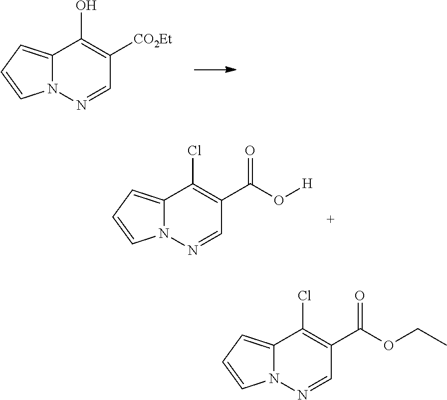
N12C(=CC=C1)C(O)=C([CO2Et])C=N2.N12C(=CC=C1)C(Cl)=C(C(O[H])=O)C=N2.N12C(=CC=C1)C(Cl)=C(C(OCC)=O)C=N2
